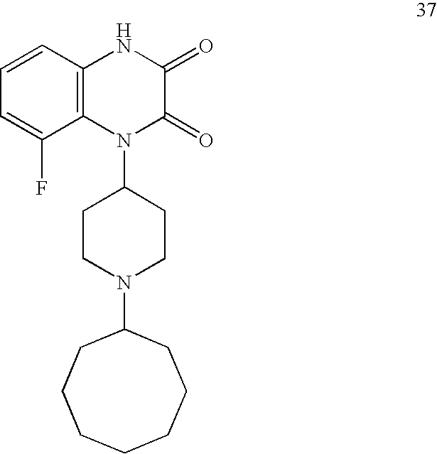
C1=CC2=C(C(F)=C1)N(C1CCN(C3CCCCCCC3)CC1)C(=O)C(=O)N2
